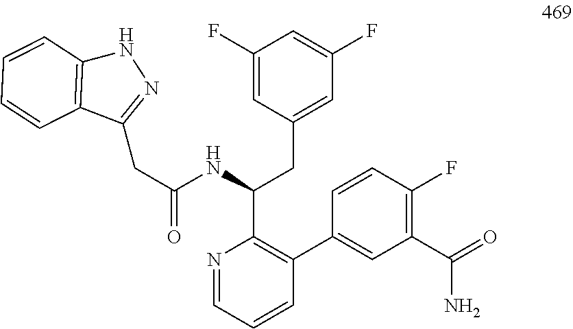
C1(CC(=O)NC(CC2=CC(F)=CC(F)=C2)C2=C(C3=CC(C(N)=O)=C(F)C=C3)C=CC=N2)=NNC2=C1C=CC=C2
